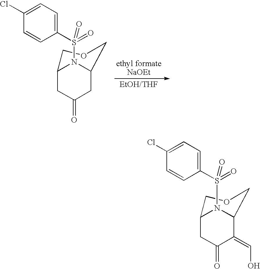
C1C2COCC(CC1=O)N2S(=O)(=O)C1=CC=C(Cl)C=C1.S(=O)(=O)(N1C2C(=CO)C(=O)CC1COC2)C1=CC=C(Cl)C=C1
